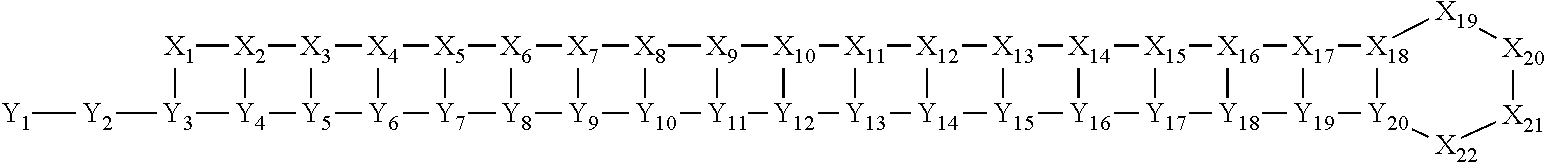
[X1]1[X2]2[Y4]([Y3]1[Y2][Y1])[Y5]1[X3]2[X4]2[X5]3[X6]4[Y8]([Y7]3[Y6]21)[Y9]1[Y10]2[Y11]3[Y12]5[Y13]6[X11]([X10]5[X9]3[X8]2[X7]41)[X12]1[Y14]6[Y15]2[X13]1[X14]1[Y16]2[Y17]2[X15]1[X16]1[Y18]2[Y19]2[X17]1[X18]1[Y20]2[X22][X21][X20][X19]1
